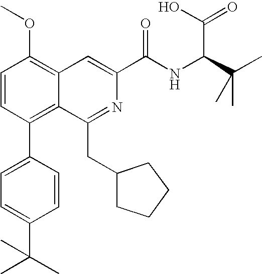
C1=CC(C2=CC=C(C(C)(C)C)C=C2)=C2C(=C1OC)C=C(C(NC(C(C)(C)C)C(O)=O)=O)N=C2CC1CCCC1
